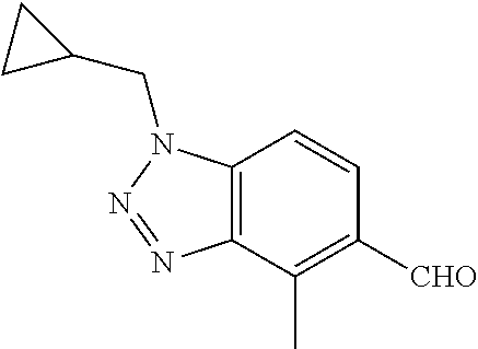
C12=C(C(C)=C([CHO])C=C1)N=NN2CC1CC1
